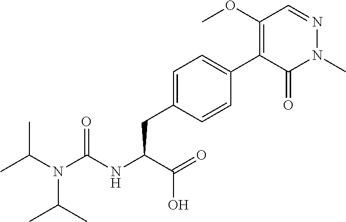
CC(N(C(C)C)C(NC(C(O)=O)CC1=CC=C(C2=C(OC)C=NN(C)C2=O)C=C1)=O)C
